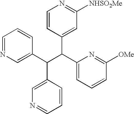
C1=NC=C(C(C(C2=CC=CC([OMe])=N2)C2=CC([NHSO2Me])=NC=C2)C2=CN=CC=C2)C=C1
